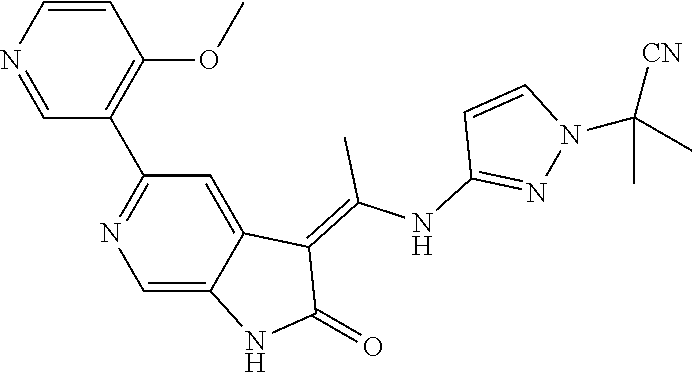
C1=CN=CC(C2=NC=C3C(=C2)C(=C(NC2=NN(C(C)([CN])C)C=C2)C)C(=O)N3)=C1OC
